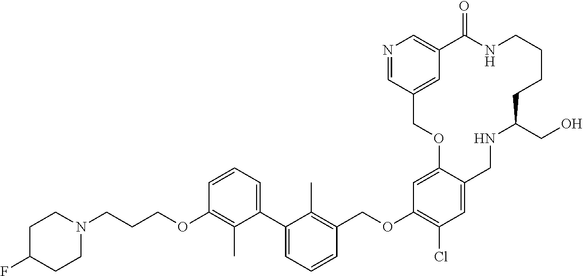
C(OC1=C(Cl)C=C2C(=C1)OCC1=CC(=CN=C1)C(=O)NCCCCC(CO)NC2)C1=C(C)C(C2=CC=CC(OCCCN3CCC(F)CC3)=C2C)=CC=C1
